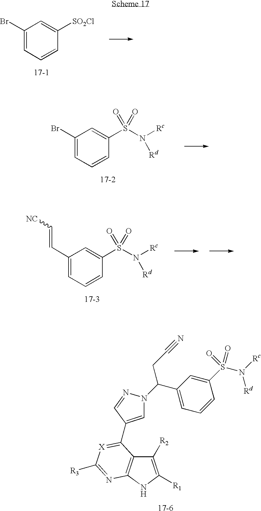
C1([R2])=C([R1])NC2=C1C(C1=CN(C(CC#N)C3=CC=CC(S(N([Rc])[Rd])(=O)=O)=C3)N=C1)=[X]C([R3])=N2.[17-6].C1(Br)=CC=CC([SO2Cl])=C1.[17-1].C1(Br)=CC=CC(S(N([Rc])[Rd])(=O)=O)=C1.[17-2].[17-3].C1(C=C[NC])=CC=CC(S(N([Rc])[Rd])(=O)=O)=C1
